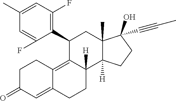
C1(C)=CC(F)=C(C2C3=C4C(=CC(=O)CC4)CCC3([H])C3([H])C(C)(C2)C(O)(C#CC)CC3)C(F)=C1
